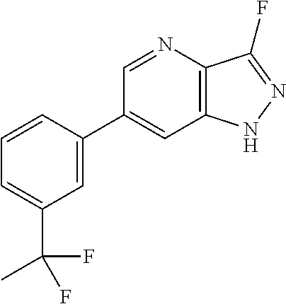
C1(C2=CC(C(F)(C)F)=CC=C2)=CC2=C(C(F)=NN2)N=C1
